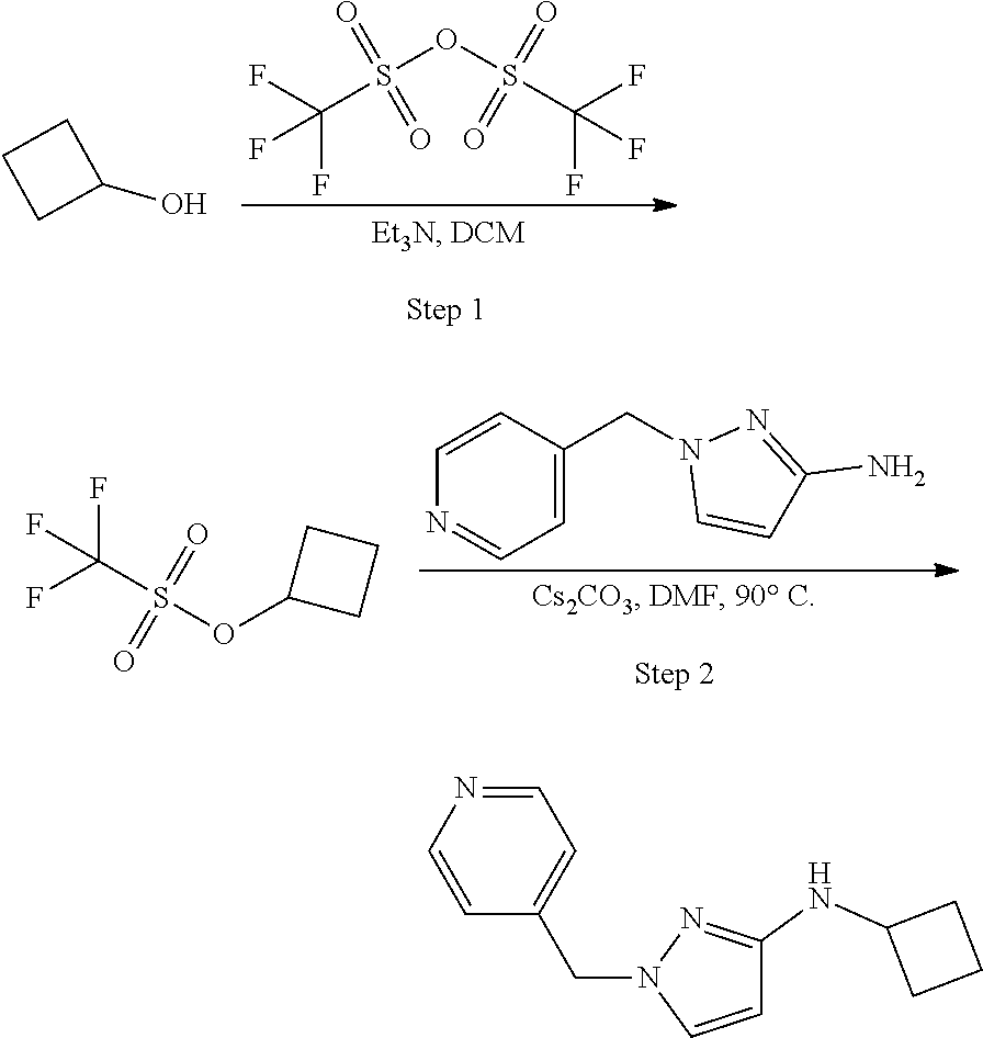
S(=O)(=O)(C(F)(F)F)OS(=O)(=O)C(F)(F)F.C1(O)CCC1.C1(N)=NN(CC2=CC=NC=C2)C=C1.FC(S(OC1CCC1)(=O)=O)(F)F.C1(NC2CCC2)=NN(CC2=CC=NC=C2)C=C1
